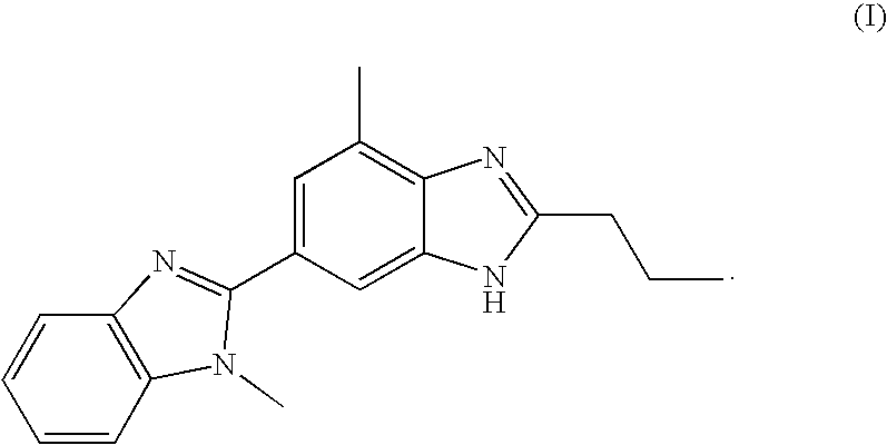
C1=C(C2=NC3=C(N2C)C=CC=C3)C=C2C(=C1C)N=C(CCC)N2
